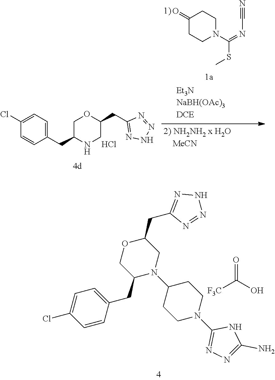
C1(CC2=NNN=N2)OCC(CC2=CC=C(Cl)C=C2)N(C2CCN(C3=NN=C(N)N3)CC2)C1.[F3C]C(O)=O.C1(Cl)=CC=C(CC2NCC(CC3=NNN=N3)OC2)C=C1.Cl.C1(=O)CCN(C(=NC#N)SC)CC1
